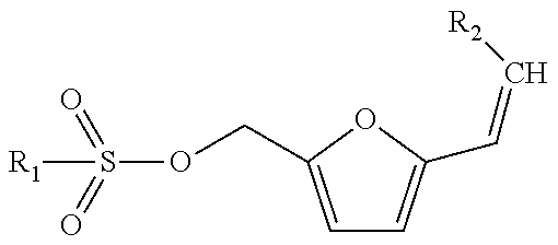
S(OCC1=CC=C(C=C[R2])O1)(=O)(=O)[R1]
